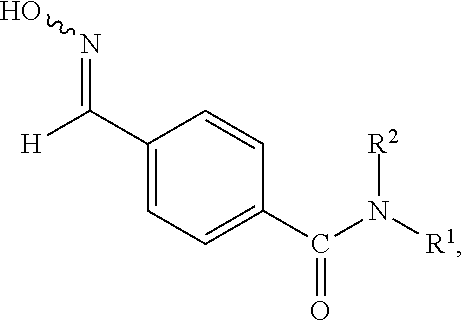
C(C1=CC=C(C(N([R1])[R2])=O)C=C1)([H])=NO
